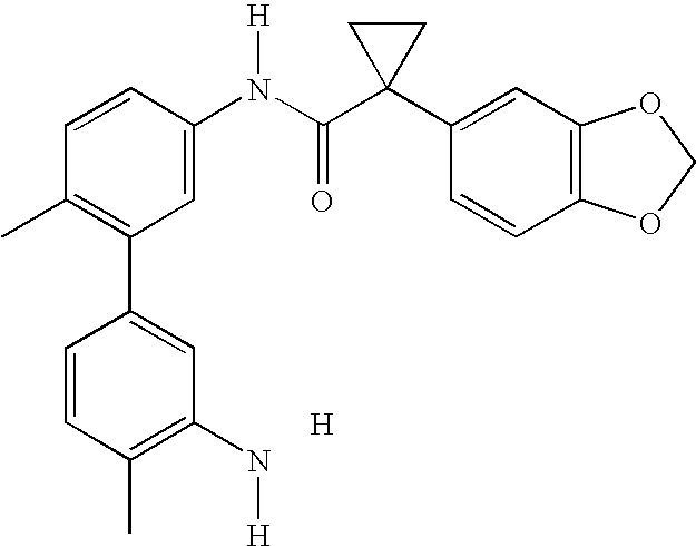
C1=CC(N(C(C2(C3=CC4=C(C=C3)OCO4)CC2)=O)[H])=CC(C2=CC(N[H])=C(C)C=C2)=C1C.[H]
